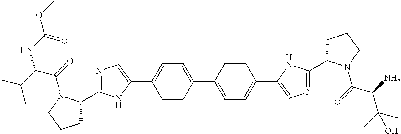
C1C(C2=NC=C(C3=CC=C(C4=CC=C(C5=CN=C(C6CCCN6C(=O)C(N)C(C)(C)O)N5)C=C4)C=C3)N2)N(C(=O)C(C(C)C)NC(OC)=O)CC1
